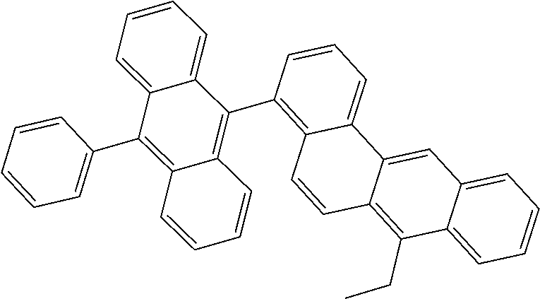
C1=C2C3=CC4=CC=CC=C4C(CC)=C3C=CC2=C(C2=C3C=CC=CC3=C(C3=CC=CC=C3)C3=CC=CC=C23)C=C1
